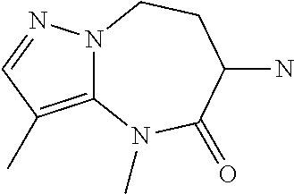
C12=C(C)C=NN1CCC(N)C(=O)N2C
